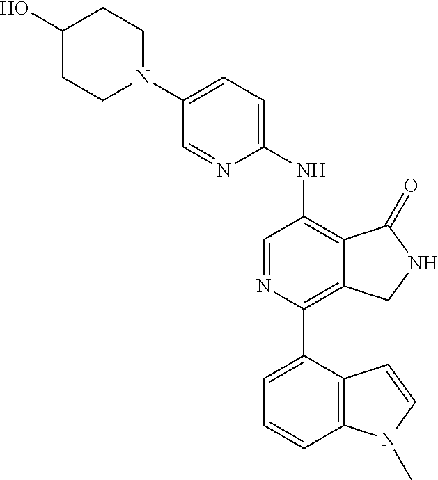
C1(O)CCN(C2=CC=C(NC3=C4C(=C(C5=CC=CC6=C5C=CN6C)N=C3)CNC4=O)N=C2)CC1
